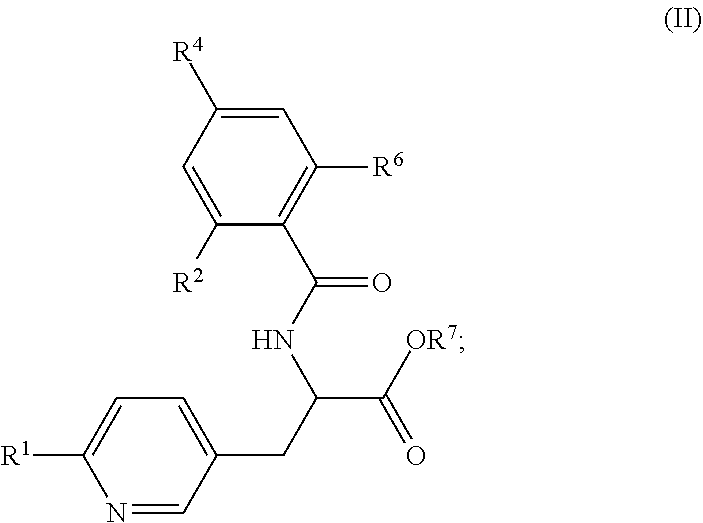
C1=C([R4])C=C([R2])C(C(NC(CC2=CC=C([R1])N=C2)C([OR7])=O)=O)=C1[R6]
